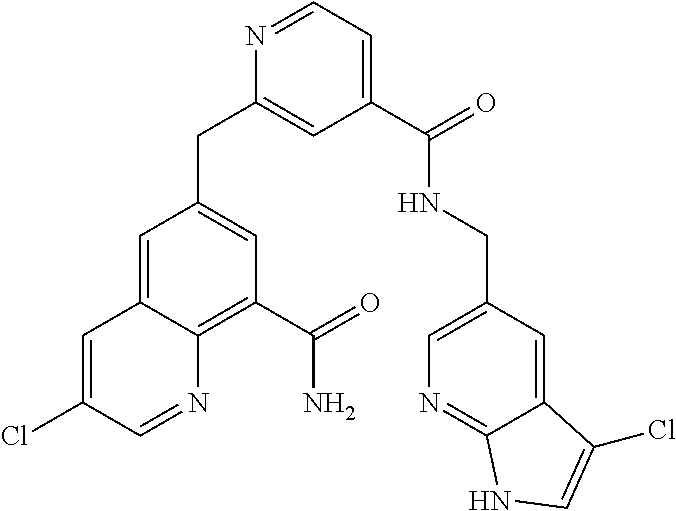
C1=C2C(=C(C(=O)N)C=C1CC1=CC(C(=O)NCC3=CN=C4C(=C3)C(Cl)=CN4)=CC=N1)N=CC(Cl)=C2
